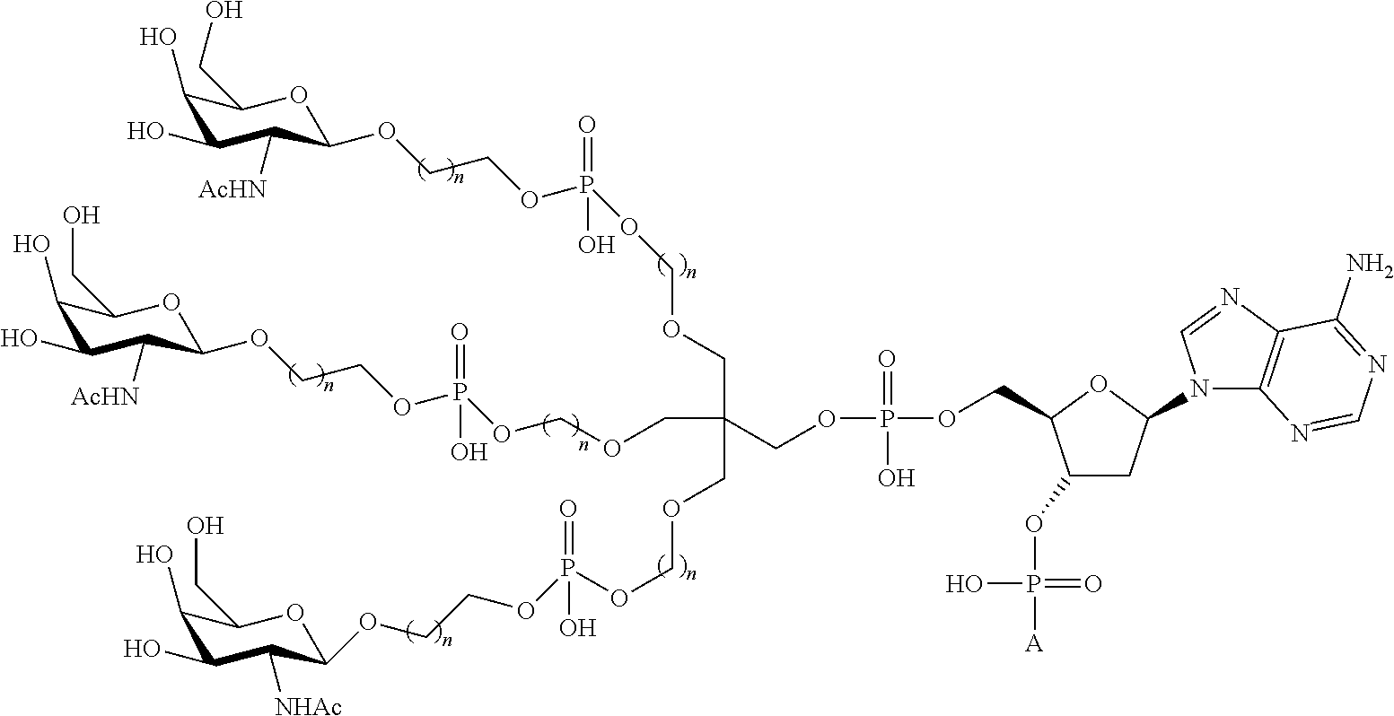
O(P(OCCOC1C([AcHN])C(O)C(O)C(CO)O1)(O)=O)COCC(COCOP(OCCOC1C([AcHN])C(O)C(O)C(CO)O1)(O)=O)(COP(OCC1C(OP(=O)(O)[A])CC(N2C3=C(N=C2)C(N)=NC=N3)O1)(=O)O)COCOP(OCCOC1C([NHAc])C(O)C(O)C(CO)O1)(O)=O
